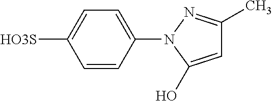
C1=C([HO3S])C=CC(N2N=C(C)C=C2O)=C1
